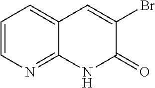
C1=CN=C2C(=C1)C=C(Br)C(=O)N2
